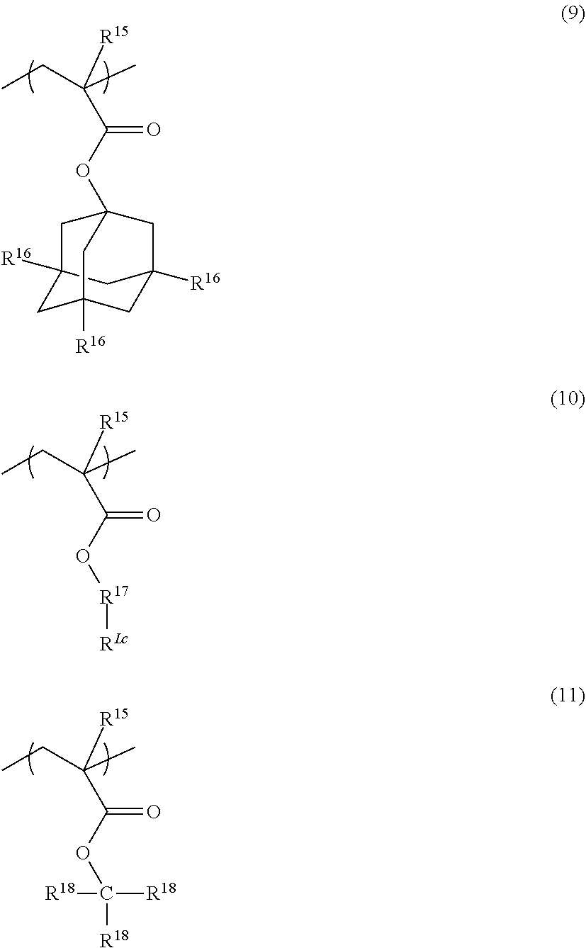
C12([R16])CC3([R16])CC([R16])(C1)CC(OC(=O)C(C)(CC)[R15])(C2)C3.[R17](OC(=O)C(C)(CC)[R15])[RLc].C(OC(=O)C(C)(CC)[R15])([R18])([R18])[R18]
